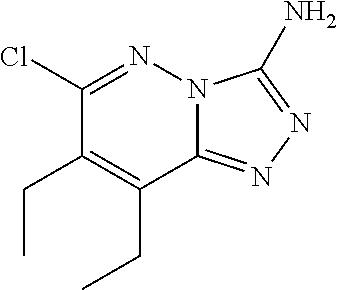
N12C(=NN=C1N)C(CC)=C(CC)C(Cl)=N2
